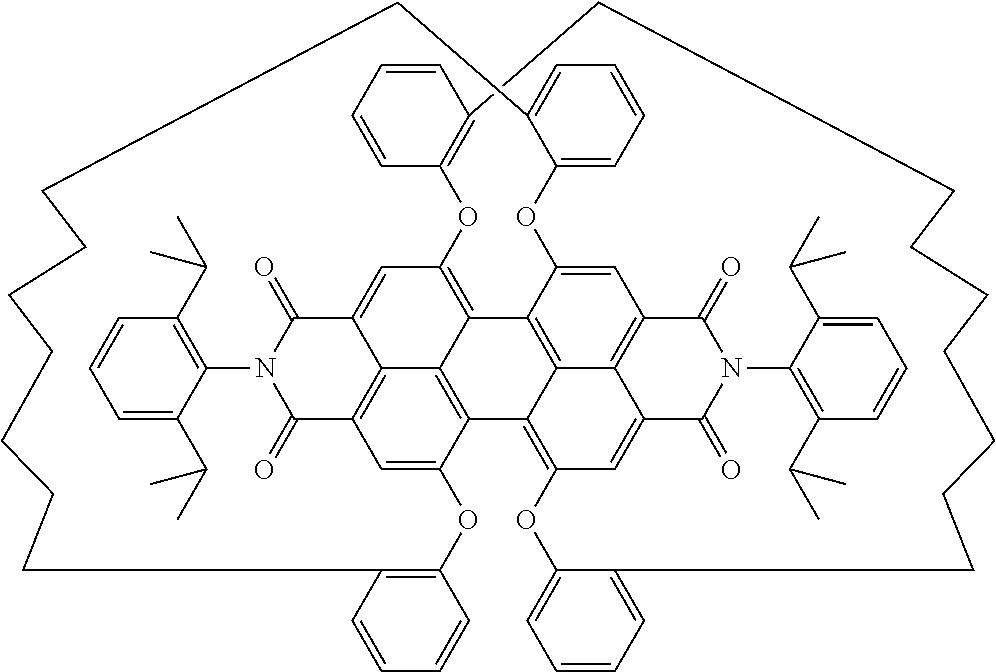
C12=CC3=C4C5=C1C1=C6C=C7C8=C(C=C(C(=C18)C5=C(C=C4C(=O)N(C1=C(C(C)C)C=CC=C1C(C)C)C3=O)OC1=C(C=CC=C1)CCCCCCCCC1=CC=CC=C1O6)OC1=CC=CC=C1CCCCCCCCC1=C(O2)C=CC=C1)C(=O)N(C1=C(C(C)C)C=CC=C1C(C)C)C7=O
